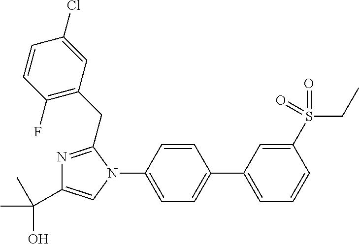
C1=C(C2=CC=C(N3C(CC4=C(F)C=CC(Cl)=C4)=NC(C(O)(C)C)=C3)C=C2)C=C(S(CC)(=O)=O)C=C1
